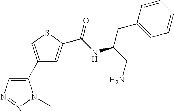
C1(C2=CN=NN2C)=CSC(C(NC(CN)CC2=CC=CC=C2)=O)=C1
